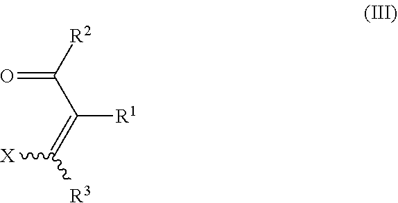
O=C([R2])C(=C([R3])[X])[R1]
